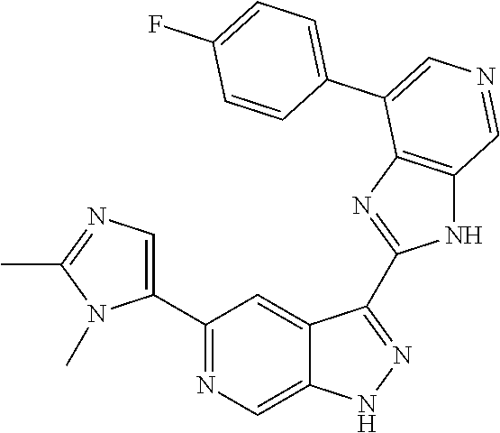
C1(C2=CN=C(C)N2C)=NC=C2C(=C1)C(C1=NC3=C(N1)C=NC=C3C1=CC=C(F)C=C1)=NN2
